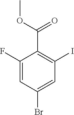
C1(F)=CC(Br)=CC(I)=C1C(OC)=O
